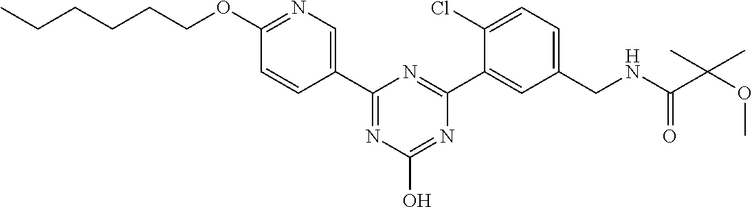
C1(C2=NC(O)=NC(C3=CC(CNC(=O)C(OC)(C)C)=CC=C3Cl)=N2)=CN=C(OCCCCCC)C=C1
